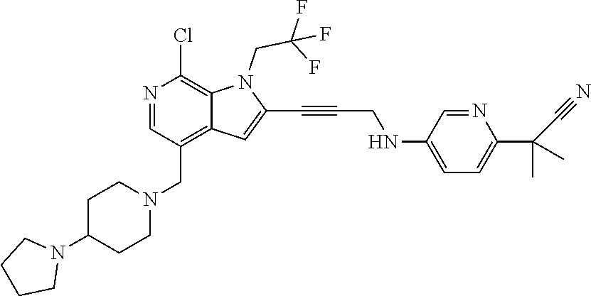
C1=NC(Cl)=C2C(=C1CN1CCC(N3CCCC3)CC1)C=C(C#CCNC1=CC=C(C(C)(C)C#N)N=C1)N2CC(F)(F)F
